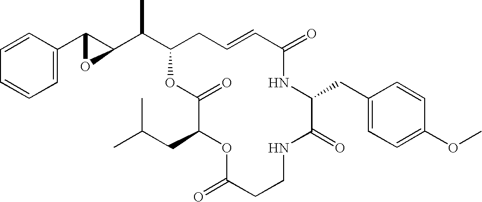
C1=CC(C2C(C(C3OC(=O)C(CC(C)C)OC(=O)CCNC(=O)C(CC4=CC=C(OC)C=C4)NC(=O)C=CC3)C)O2)=CC=C1
